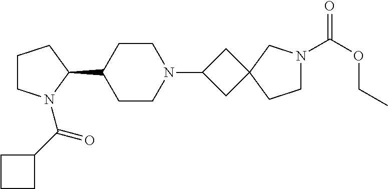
C1CN(C(C2CCC2)=O)C(C2CCN(C3CC4(C3)CCN(C(OCC)=O)C4)CC2)C1
